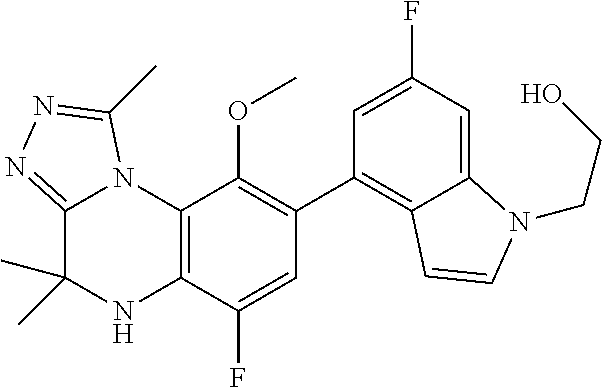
C1(C2=C3C(=CC(F)=C2)N(CCO)C=C3)=C(OC)C2=C(C(F)=C1)NC(C)(C)C1=NN=C(C)N21
